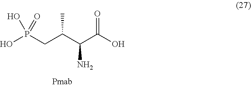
OP(CC(C(C(O)=O)N)C)(O)=O
